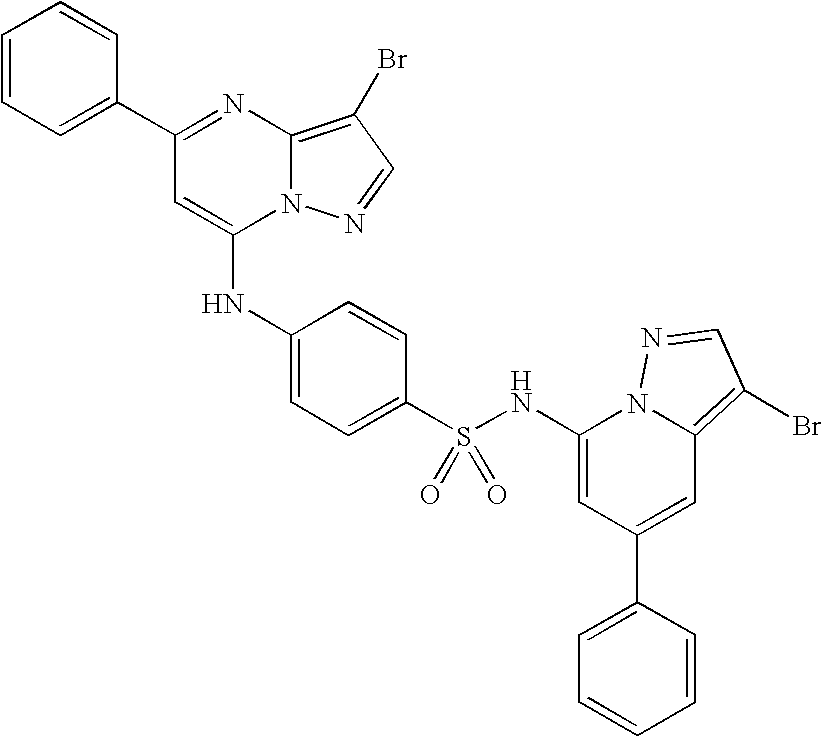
C1=C(C2=NC3=C(Br)C=NN3C(NC3=CC=C(S(=O)(=O)NC4=CC(C5=CC=CC=C5)=CC5=C(Br)C=NN45)C=C3)=C2)C=CC=C1
